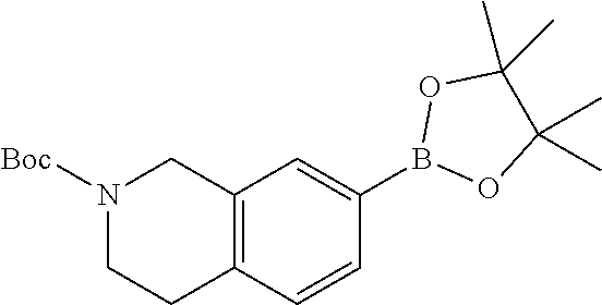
C12=C(C=CC(B3OC(C)(C)C(C)(C)O3)=C1)CCN([Boc])C2
